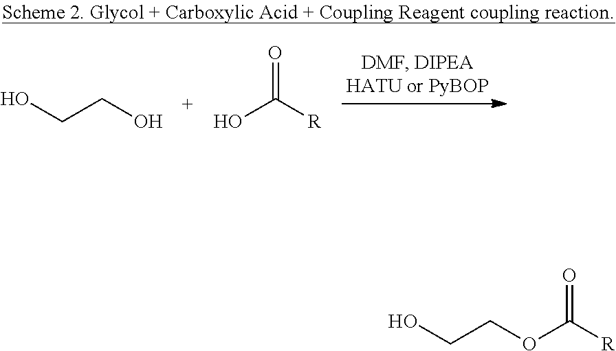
OCCO.OC([R])=O.O(C([R])=O)CCO
